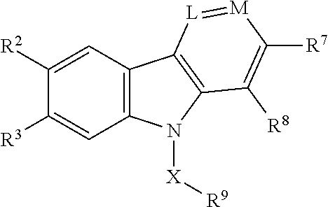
C12=C(N([X][R9])C3=C1[L]=[M]C([R7])=C3[R8])C=C([R3])C([R2])=C2
